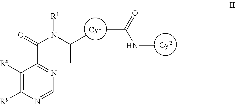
C(C)(N(C(C1=NC=NC([Ry])=C1[Rx])=O)[R1])C.CC(=O)NC
